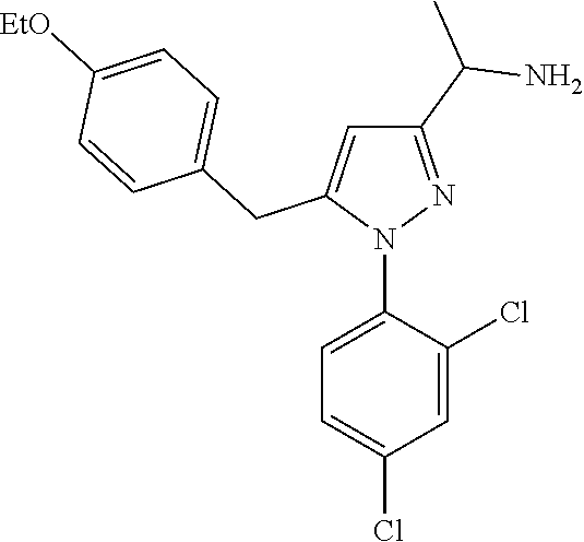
N1(C2=CC=C(Cl)C=C2Cl)N=C(C(N)C)C=C1CC1=CC=C([EtO])C=C1
